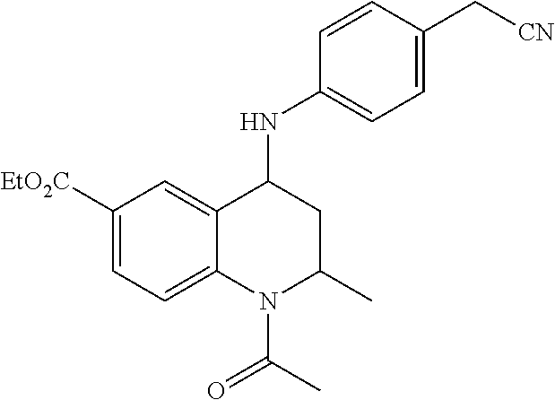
C1([EtO2C])=CC=C2C(=C1)C(NC1=CC=C(C[CN])C=C1)CC(C)N2C(C)=O
